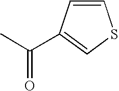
C1=CC(C(C)=O)=CS1
